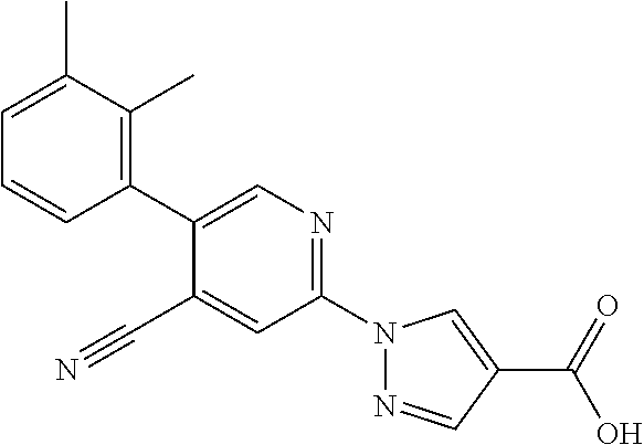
C1=CC=C(C)C(C)=C1C1=CN=C(N2N=CC(C(O)=O)=C2)C=C1C#N
